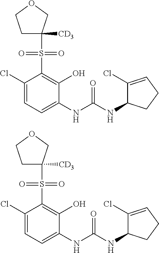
C1(Cl)=CC=C(NC(NC2C(Cl)=CCC2)=O)C(O)=C1S(=O)(=O)C1([CD3])CCOC1.C1(Cl)=CC=C(NC(NC2C(Cl)=CCC2)=O)C(O)=C1S(=O)(=O)C1([CD3])CCOC1
